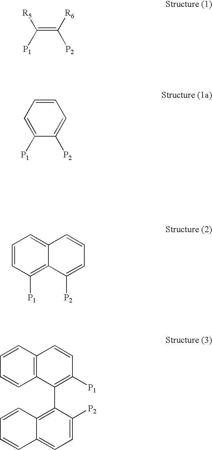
C(=C([R6])[P2])([R5])[P1].C1=CC([P1])=C2C(=C1)C=CC=C2[P2].C1=CC2=C(C=C1)C(C1=C3C(=CC=C1[P2])C=CC=C3)=C([P1])C=C2.C1([P2])=CC=CC=C1[P1]
